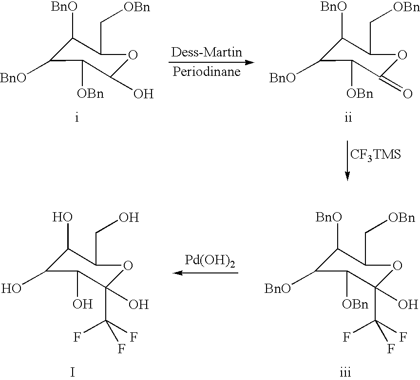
C1([BnO])C([BnO])C([OBn])C(O)OC1C[OBn].C1([BnO])C([BnO])C([OBn])C(=O)OC1C[OBn].[CF3TMS].I.[Pd(OH)2].C1(O)C(O)C(O)C(O)(C(F)(F)F)OC1CO.C1([BnO])C([BnO])C([OBn])C(O)(C(F)(F)F)OC1C[OBn]
